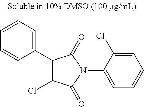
C1(C2=CC=CC=C2)=C(Cl)C(=O)N(C2=CC=CC=C2Cl)C1=O
